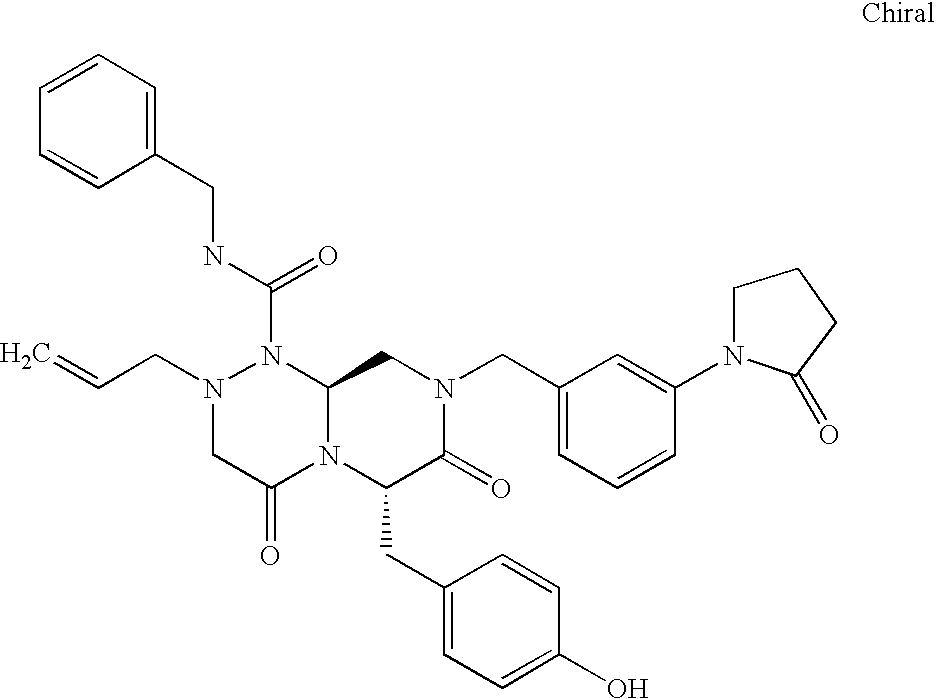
C1=CC=C(CNC(N2N(CC=C)CC(=O)N3C2CN(CC2=CC=CC(N4C(=O)CCC4)=C2)C(=O)C3CC2=CC=C(O)C=C2)=O)C=C1
